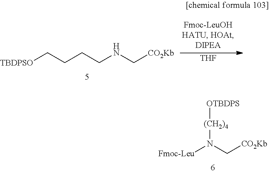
[TBDPSO]CCCCNC[CO2Kb].[THF].[Fmoc-Leu]N(C[CO2Kb])[(CH2)4][OTBDPS]
